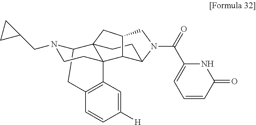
C(C1=CC=CC(=O)N1)(=O)N1CC2CC34C5N(CC6CC6)CCC3(C3=C(C=CC([H])=C3)C5)C2C1CC4
